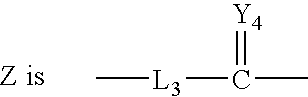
C(C)(=[Y4])[L3]C
